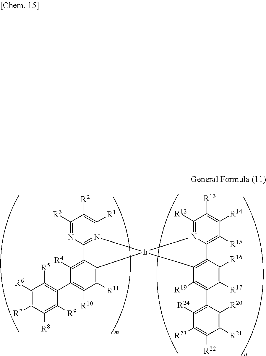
C1([R3])=NC2=N(C([R1])=C1[R2])[Ir]1(C3=C([R11])C([R10])=C(C4=C([R5])C([R6])=C([R7])C([R8])=C4[R9])C([R4])=C23)N2=C([R12])C([R13])=C([R14])C([R15])=C2C2=C1C([R19])=C(C1=C([R24])C([R23])=C([R22])C([R21])=C1[R20])C([R17])=C2[R16]
